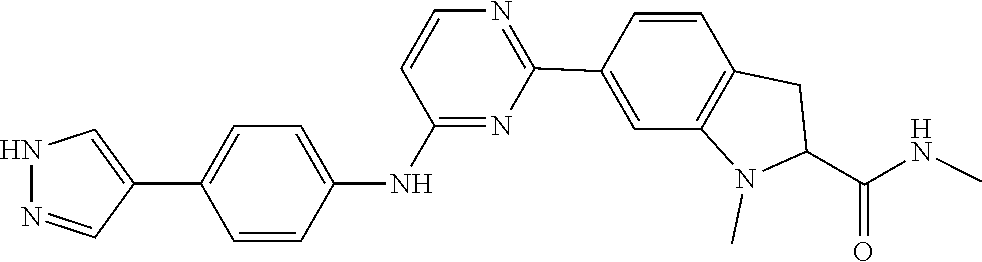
CNC(C1N(C)C2=C(C=CC(C3=NC=CC(NC4=CC=C(C5=CNN=C5)C=C4)=N3)=C2)C1)=O
